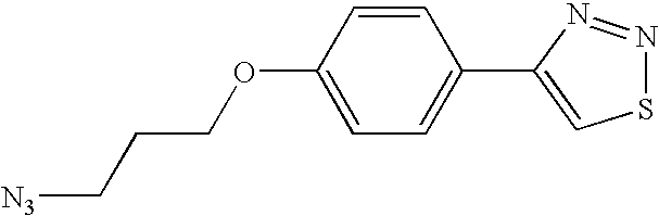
C1(C2=CC=C(OCCC[N3])C=C2)=CSN=N1
